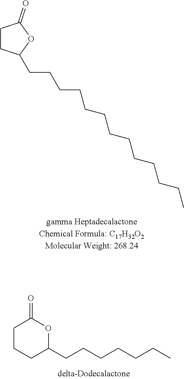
C1CC(CCCCCCCCCCCCC)OC1=O.C1CCC(CCCCCCC)OC1=O
